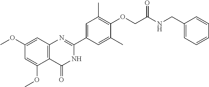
C1=C(OC)C2=C(C=C1OC)N=C(C1=CC(C)=C(OCC(NCC3=CC=CC=C3)=O)C(C)=C1)NC2=O
